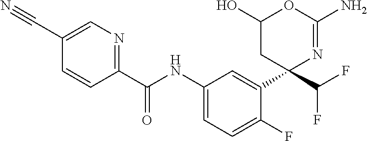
C1(C(NC2=CC=C(F)C(C3(C(F)F)N=C(N)OC(O)C3)=C2)=O)=NC=C(C#N)C=C1
